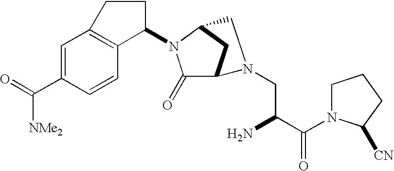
C1=C(C(=O)[NMe2])C=CC2=C1CCC2N1C(=O)C2CC1CN2CC(N)C(N1CCCC1[CN])=O
